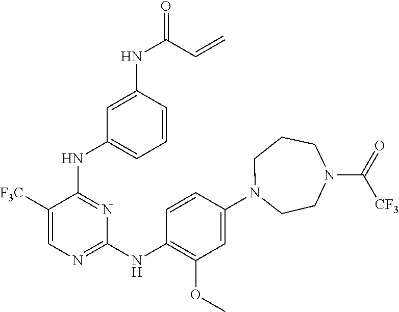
C1([F3C])=CN=C(NC2=C(OC)C=C(N3CCCN(C(=O)[CF3])CC3)C=C2)N=C1NC1=CC=CC(NC(=O)C=C)=C1
